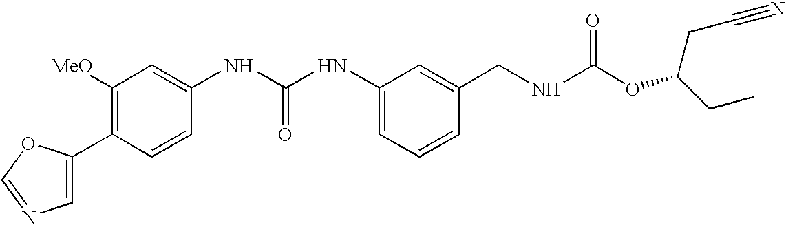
C1=C(C2=C([MeO])C=C(NC(NC3=CC=CC(CNC(OC(CC#N)CC)=O)=C3)=O)C=C2)OC=N1
